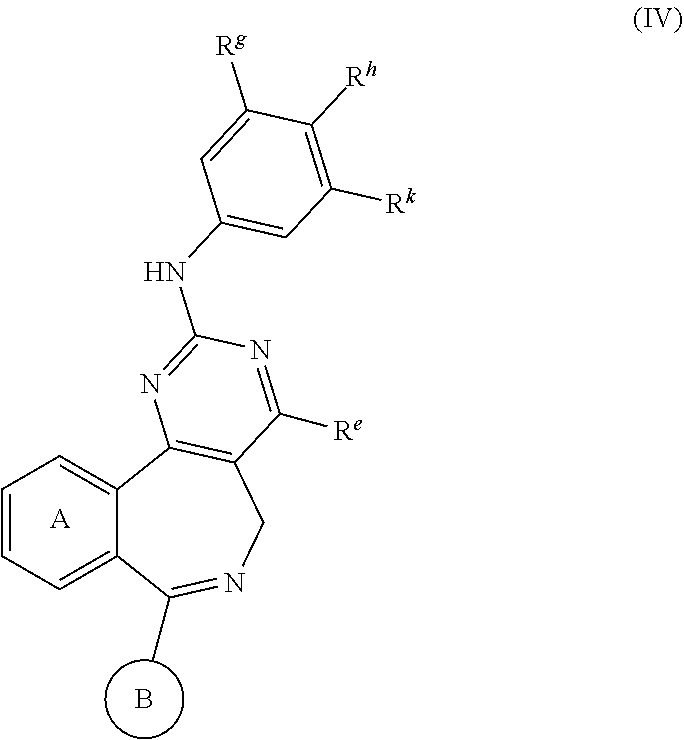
C1=CC=C2C(=C1)C1=C(CN=C2C)C([Re])=NC(NC2=CC([Rk])=C([Rh])C([Rg])=C2)=N1.B.[A]
